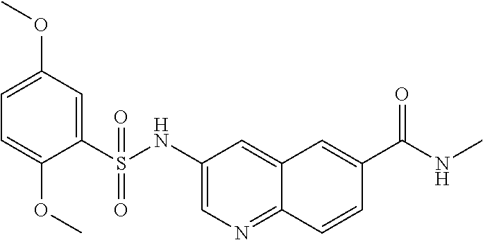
C1(S(NC2=CN=C3C(=C2)C=C(C(NC)=O)C=C3)(=O)=O)=CC(OC)=CC=C1OC
